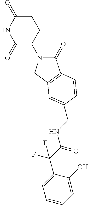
C1(=O)N(C2CCC(=O)NC2=O)CC2=C1C=CC(CNC(C(F)(F)C1=CC=CC=C1O)=O)=C2
